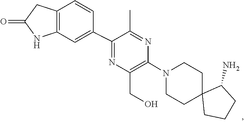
C1C2(CCCC2N)CCN(C2=C(CO)N=C(C3=CC4=C(C=C3)CC(=O)N4)C(C)=N2)C1
